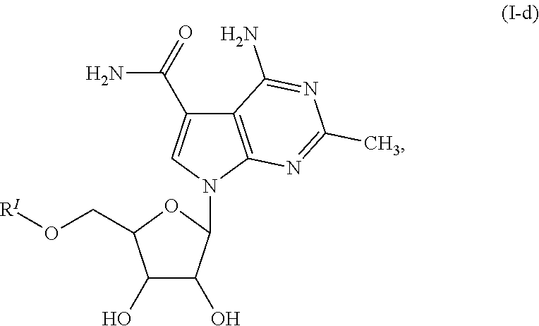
C1(O)C(O)C(N2C3=C(C(C(=O)N)=C2)C(N)=NC(C)=N3)OC1CO[RI]
